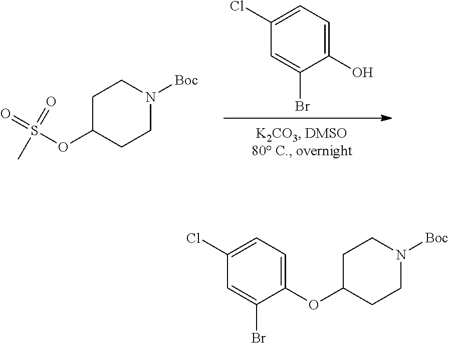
C1=C(Br)C(O)=CC=C1Cl.C1C(OS(=O)(=O)C)CCN([Boc])C1.C1C(OC2=CC=C(Cl)C=C2Br)CCN([Boc])C1
